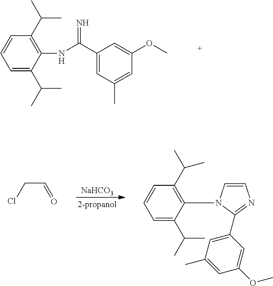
C1=C(C(C)C)C(NC(C2=CC(C)=CC(OC)=C2)=N)=C(C(C)C)C=C1.[NaHCO3].ClCC=O.C1=CN(C2=C(C(C)C)C=CC=C2C(C)C)C(C2=CC(C)=CC(OC)=C2)=N1
